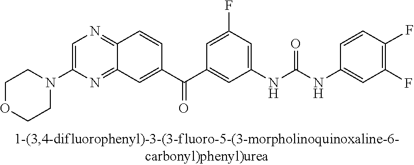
C1=C(N2CCOCC2)N=C2C(=N1)C=CC(C(C1=CC(NC(NC3=CC(F)=C(F)C=C3)=O)=CC(F)=C1)=O)=C2
